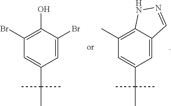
C1(Br)=C(O)C(Br)=CC(C(C)(C)C)=C1.C1(C)=C2C(=CC(C(C)(C)C)=C1)C=NN2
